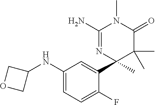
C1(NC2=CC=C(F)C(C3(C)C(C)(C)C(=O)N(C)C(N)=N3)=C2)COC1
